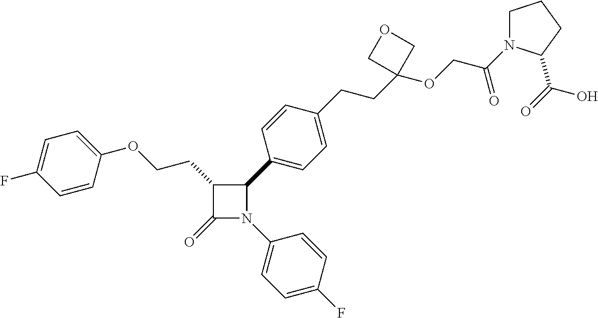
C1(=O)N(C2=CC=C(F)C=C2)C(C2=CC=C(CCC3(OCC(=O)N4CCCC4C(=O)O)COC3)C=C2)C1CCOC1=CC=C(F)C=C1
